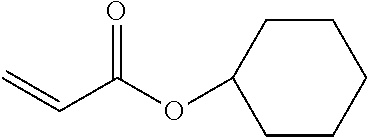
C1CCCCC1OC(=O)C=C
